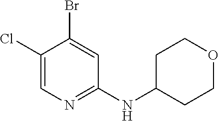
C1(NC2CCOCC2)=NC=C(Cl)C(Br)=C1
